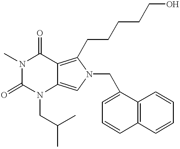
N1(C)C(=O)N(CC(C)C)C2=CN(CC3=CC=CC4=C3C=CC=C4)C(CCCCCO)=C2C1=O
